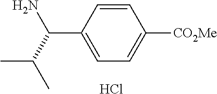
C1=CC(C(N)C(C)C)=CC=C1[CO2Me].Cl
